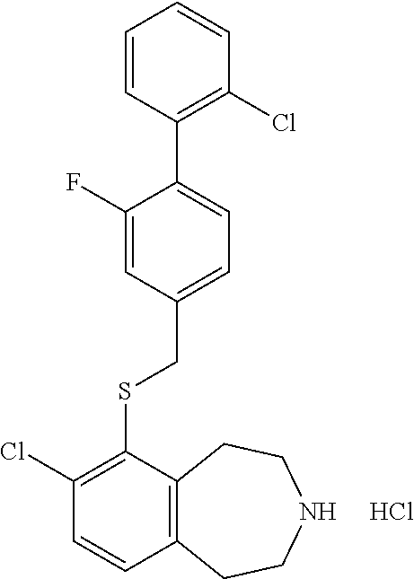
C1=CC(C2=CC=C(CSC3=C(Cl)C=CC4=C3CCNCC4)C=C2F)=C(Cl)C=C1.Cl
